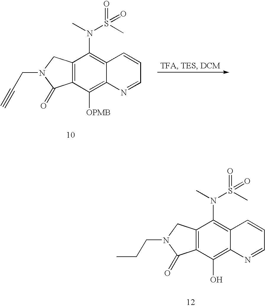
C(N1C(=O)C2=C(C1)C(N(C)S(C)(=O)=O)=C1C(=C2[OPMB])N=CC=C1)C#C.C(N1C(=O)C2=C(C1)C(N(C)S(C)(=O)=O)=C1C(=C2O)N=CC=C1)CC
